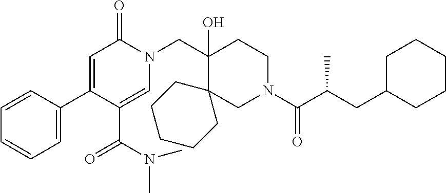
N1(CC2(O)CCN(C(=O)C(CC3CCCCC3)C)CC23CCCCC3)C(=O)C=C(C2=CC=CC=C2)C(C(=O)N(C)C)=C1
